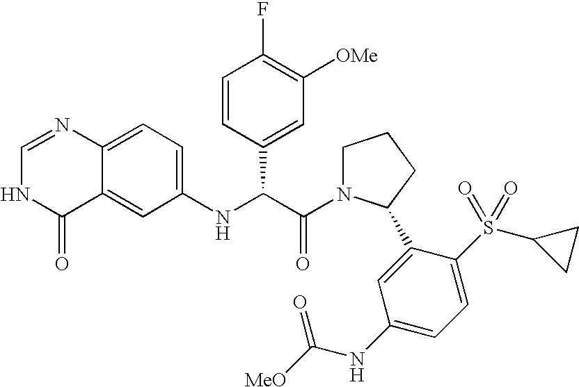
C1(NC(C(=O)N2CCCC2C2=CC(NC([MeO])=O)=CC=C2S(C2CC2)(=O)=O)C2=CC([OMe])=C(F)C=C2)=CC=C2C(=C1)C(=O)NC=N2
